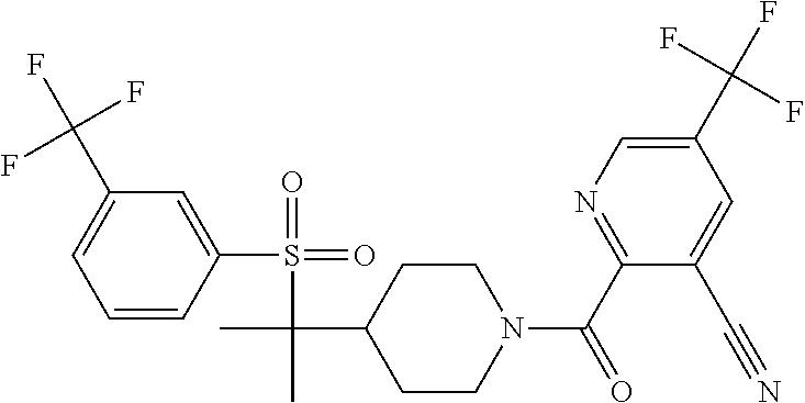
C1(C(F)(F)F)=CC=CC(S(=O)(=O)C(C)(C2CCN(C(C3=NC=C(C(F)(F)F)C=C3C#N)=O)CC2)C)=C1
